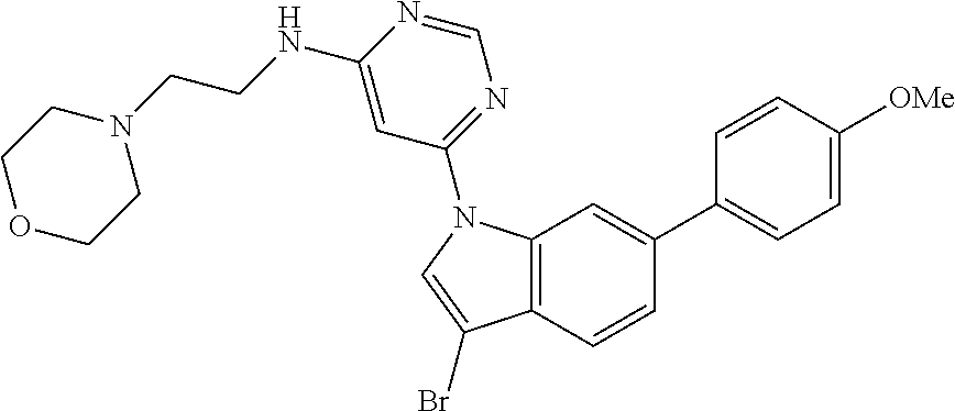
C12=C(C=CC(C3=CC=C([OMe])C=C3)=C1)C(Br)=CN2C1=NC=NC(NCCN2CCOCC2)=C1
